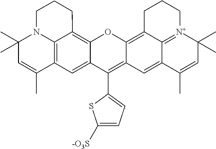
C12=C3C4=C(C=C1C(C1=CC=C([-O3S])S1)=C1C(=C5CCC[N+]6=C5C(=C1)C(C)=CC6(C)C)O2)C(C)=CC(C)(C)N4CCC3
